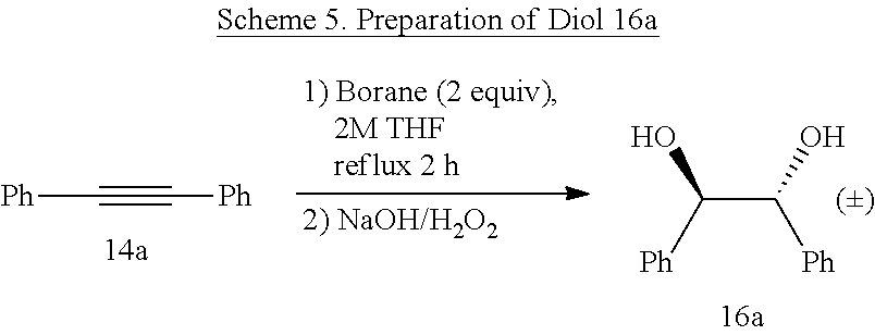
C(C(O)[Ph])([Ph])O.[Ph]C#C[Ph]
